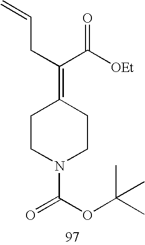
C1CN(C(OC(C)(C)C)=O)CCC1=C(CC=C)C([OEt])=O
